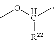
C([R22])(OC)C
